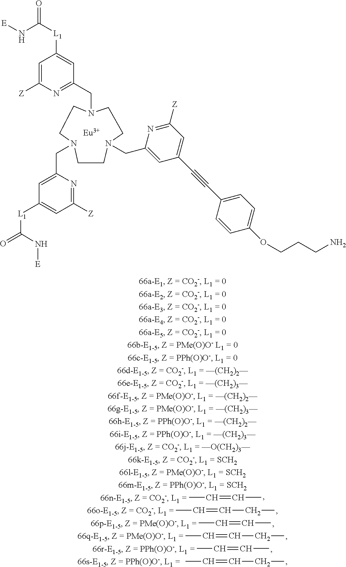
C1CN(CC2=NC([Z])=CC([L1]C(=O)N[E])=C2)CCN(CC2=CC(C#CC3=CC=C(OCCCN)C=C3)=CC([Z])=N2)CCN1CC1=CC([L1]C(=O)N[E])=CC([Z])=N1.[Eu].CC=CC.CC=CCC.CC=CC.CC=CCC.CC=CC.CC=CCC
